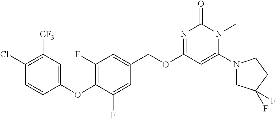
C1(OC2=C(F)C=C(COC3=NC(=O)N(C)C(N4CC(F)(F)CC4)=C3)C=C2F)=CC([CF3])=C(Cl)C=C1
